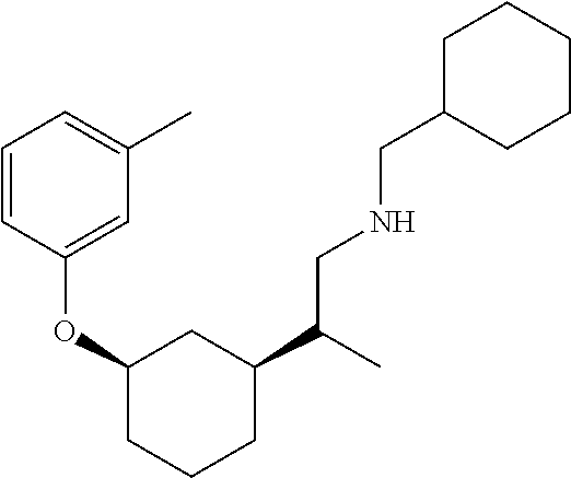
C1=CC(OC2CC(C(C)CNCC3CCCCC3)CCC2)=CC(C)=C1
